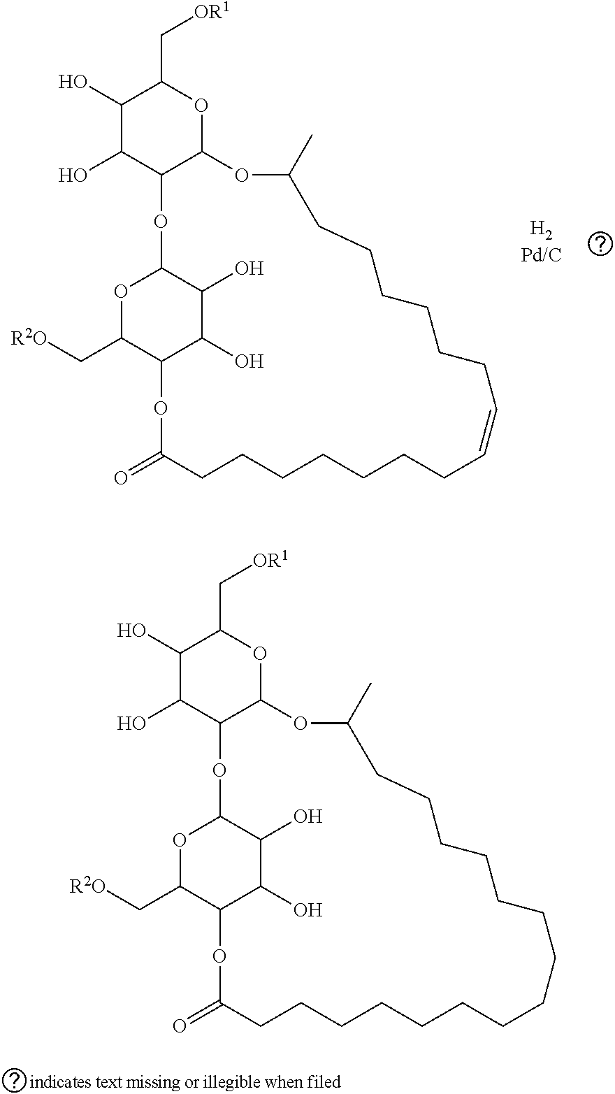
C1(O)C(O)C2C(OC1C[OR1])OC(C)CCCCCCC=CCCCCCCCC(=O)OC1C(C[R2O])OC(O2)C(O)C1O.C1(O)C(O)C2C(OC1C[OR1])OC(C)CCCCCCCCCCCCCCCC(=O)OC1C(C[R2O])OC(O2)C(O)C1O
